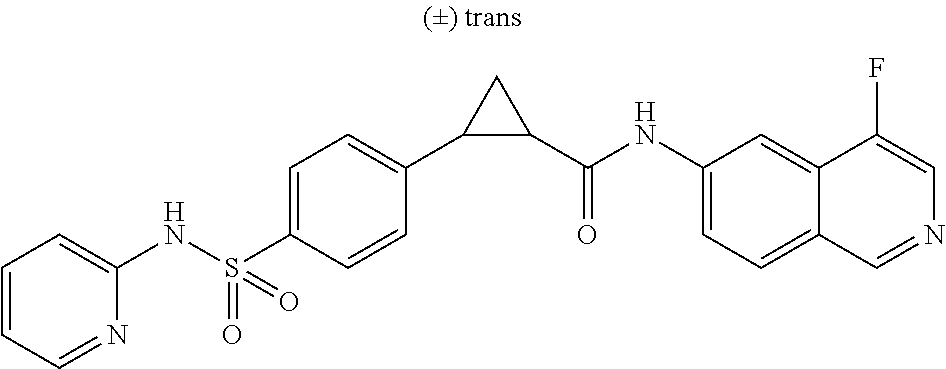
N(S(C1=CC=C(C2C(C(NC3=CC=C4C(=C3)C(F)=CN=C4)=O)C2)C=C1)(=O)=O)C1=CC=CC=N1
